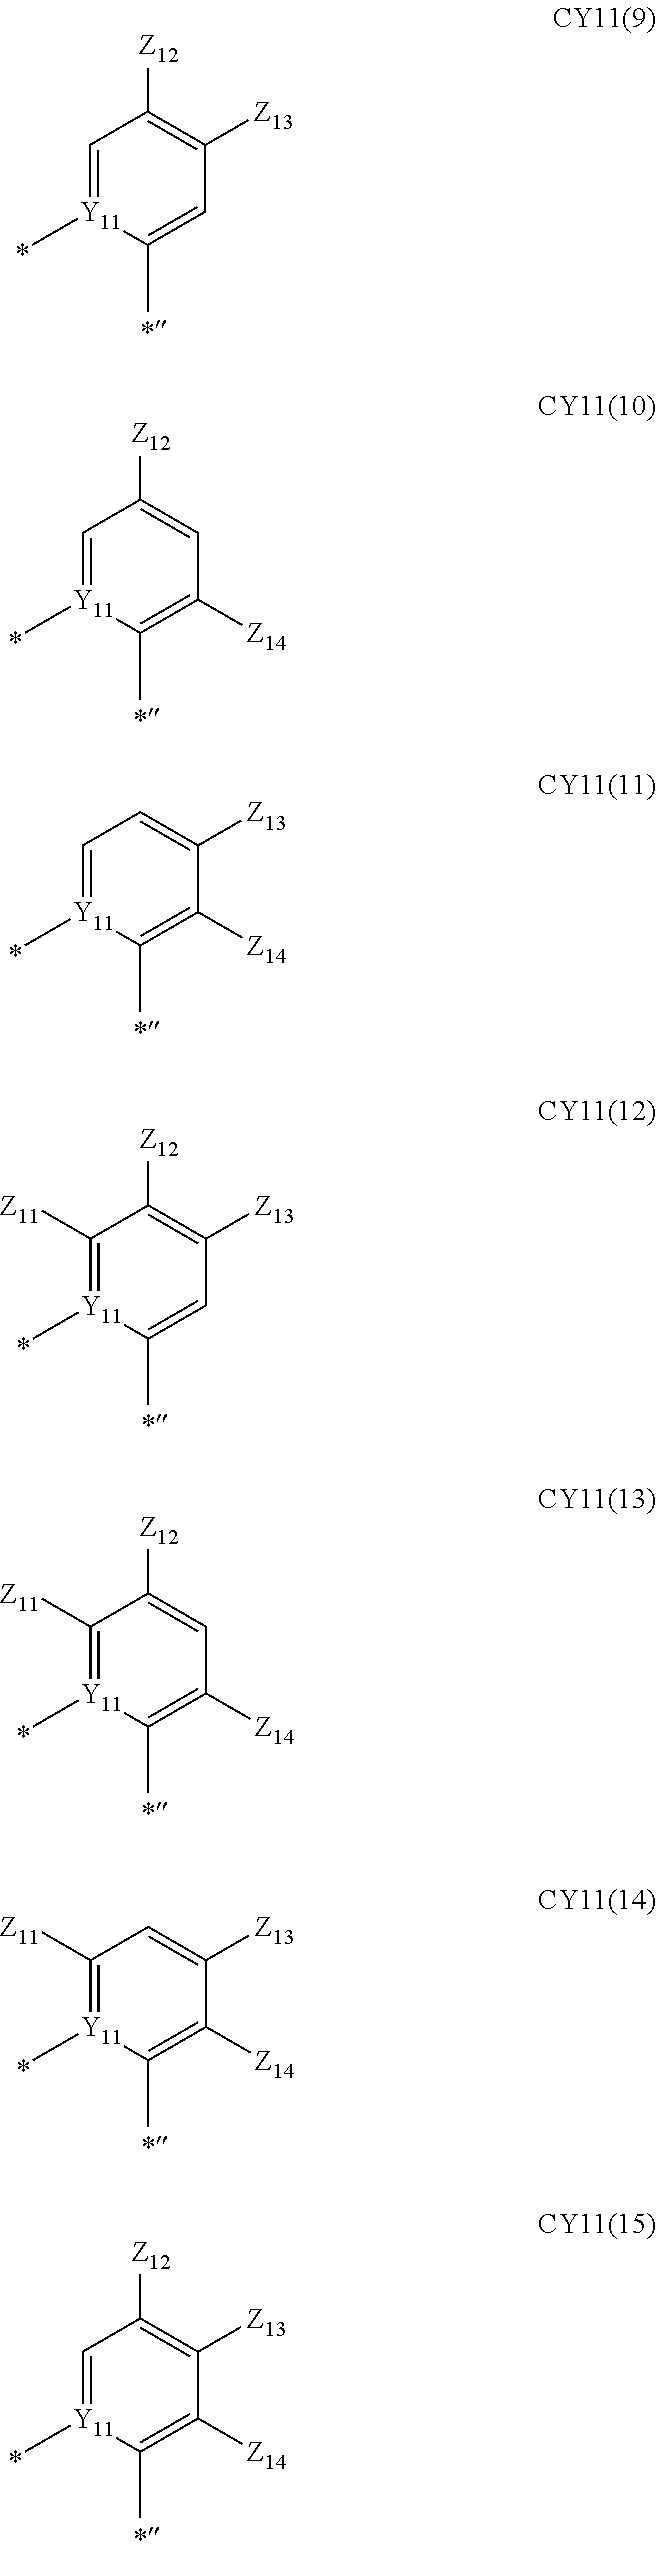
C1=[Y11](C)C(C)=CC([Z13])=C1[Z12].C1=[Y11](C)C(C)=C([Z14])C=C1[Z12].C1=[Y11](C)C(C)=C([Z14])C([Z13])=C1.C1([Z11])=[Y11](C)C(C)=CC([Z13])=C1[Z12].C1([Z11])=[Y11](C)C(C)=C([Z14])C=C1[Z12].C1([Z11])=[Y11](C)C(C)=C([Z14])C([Z13])=C1.C1=[Y11](C)C(C)=C([Z14])C([Z13])=C1[Z12]
